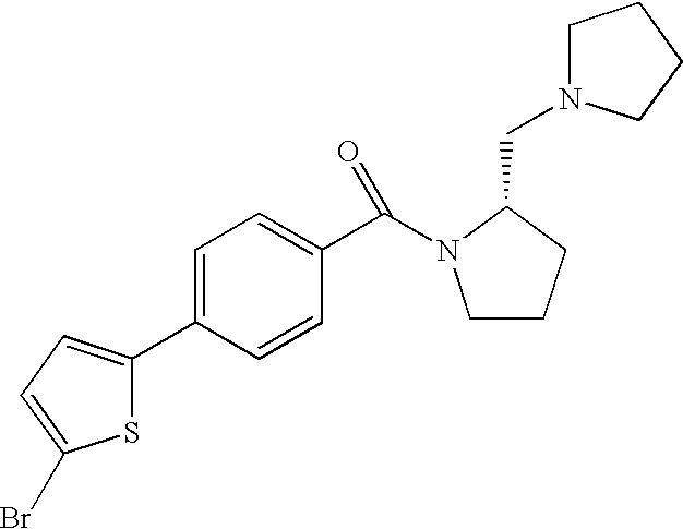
C1=C(C2=CC=C(Br)S2)C=CC(C(=O)N2CCCC2CN2CCCC2)=C1
